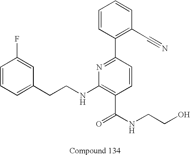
C1=CC=C(CCNC2=C(C(=O)NCCO)C=CC(C3=C(C#N)C=CC=C3)=N2)C=C1F
